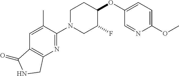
C1N(C2=NC3=C(C=C2C)C(=O)NC3)CC(F)C(OC2=CC=C(OC)N=C2)C1
